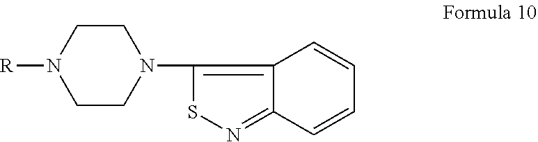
C1CN(C2=C3C(=NS2)C=CC=C3)CCN1[R]
